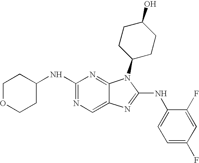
N1=C(NC2CCOCC2)N=C2C(=C1)N=C(NC1=CC=C(F)C=C1F)N2C1CCC(O)CC1
